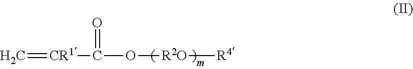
C=[CR1]C(O[R2O][R4])=O
